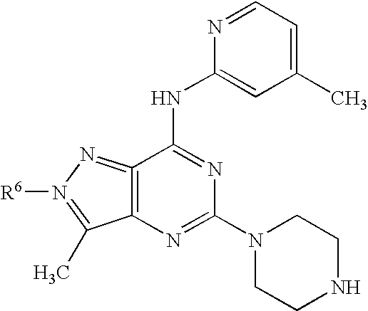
C12=C(N=C(N3CCNCC3)N=C1NC1=CC(C)=CC=N1)C(C)=N([R6])N=2
